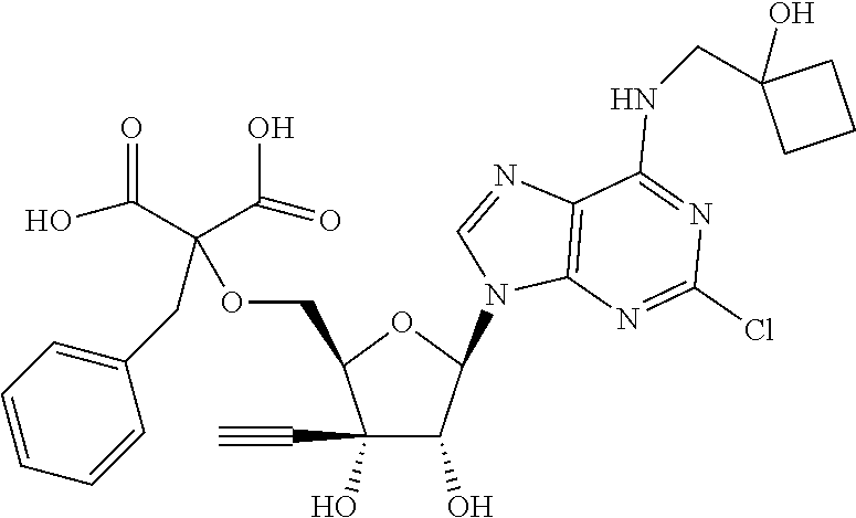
C1(C#C)(O)C(O)C(N2C=NC3=C2N=C(Cl)N=C3NCC2(O)CCC2)OC1COC(C(=O)O)(CC1=CC=CC=C1)C(O)=O
